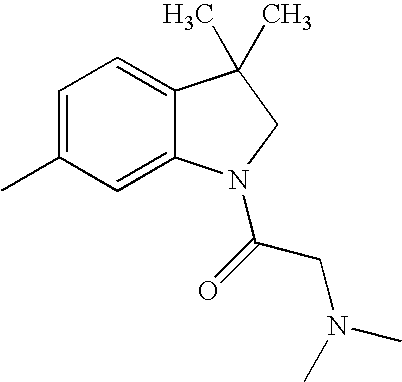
C1=C(C)C=C2C(=C1)C(C)(C)CN2C(=O)CN(C)C
